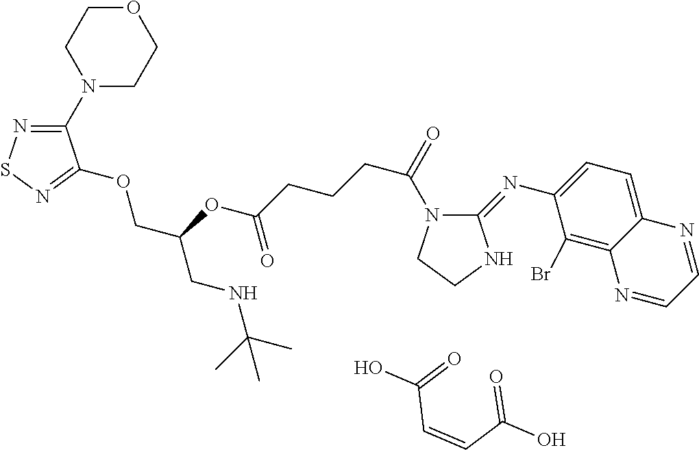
O1CCN(C2=NSN=C2OCC(CNC(C)(C)C)OC(CCCC(=O)N2C(=NC3=CC=C4C(=C3Br)N=CC=N4)NCC2)=O)CC1.O=C(C=CC(=O)O)O
